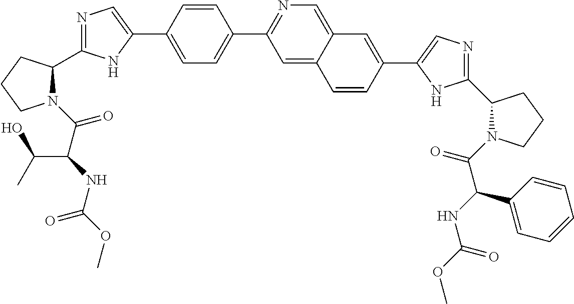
C1=C(C2=CN=C(C3N(C(C(NC(OC)=O)C(O)C)=O)CCC3)N2)C=CC(C2=NC=C3C(=C2)C=CC(C2=CN=C(C4N(C(C(NC(OC)=O)C5=CC=CC=C5)=O)CCC4)N2)=C3)=C1
